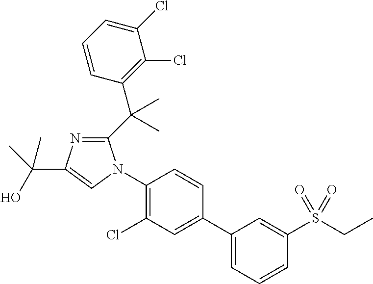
C1(N2C(C(C3=C(Cl)C(Cl)=CC=C3)(C)C)=NC(C(O)(C)C)=C2)=C(Cl)C=C(C2=CC=CC(S(CC)(=O)=O)=C2)C=C1
